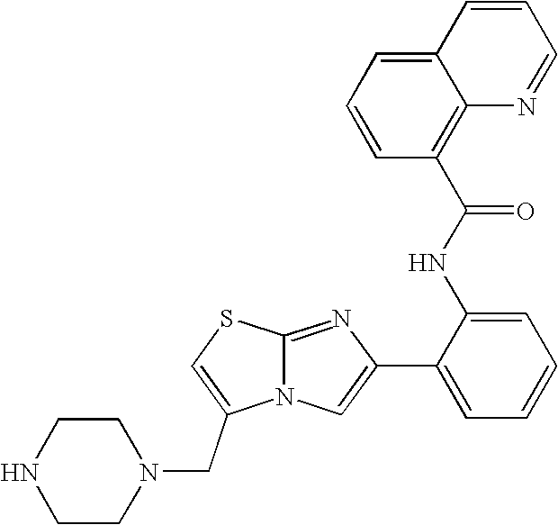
N12C(=NC(C3=CC=CC=C3NC(=O)C3=C4C(=CC=C3)C=CC=N4)=C1)SC=C2CN1CCNCC1
